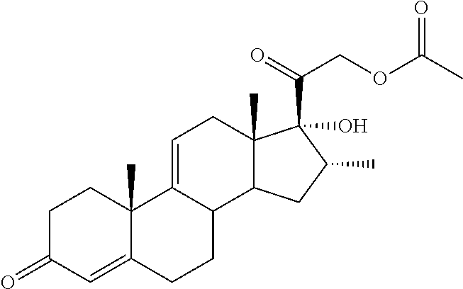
C12(C)C(CC(C)C1(C(=O)COC(C)=O)O)C1C(=CC2)C2(C)C(=CC(=O)CC2)CC1
